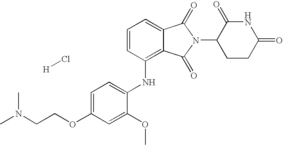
N(C1=C2C(=CC=C1)C(=O)N(C1CCC(=O)NC1=O)C2=O)C1=CC=C(OCCN(C)C)C=C1OC.[H]Cl
